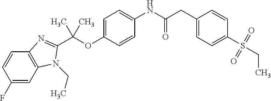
C1=C(OC(C)(C)C2=NC3=C(C=C(F)C=C3)N2CC)C=CC(NC(CC2=CC=C(S(=O)(=O)CC)C=C2)=O)=C1
